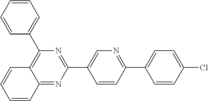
C1=CC(Cl)=CC=C1C1=NC=C(C2=NC(C3=CC=CC=C3)=C3C(=N2)C=CC=C3)C=C1
